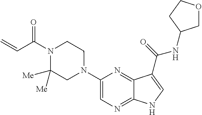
C1(N2CCN(C(C=C)=O)C([Me])([Me])C2)=CN=C2C(=N1)C(C(=O)NC1COCC1)=CN2
